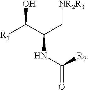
[R1]C(C(C[NR2R3])NC(=O)[R7])O
